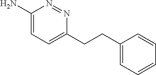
C1(N)=CC=C(CCC2=CC=CC=C2)N=N1
